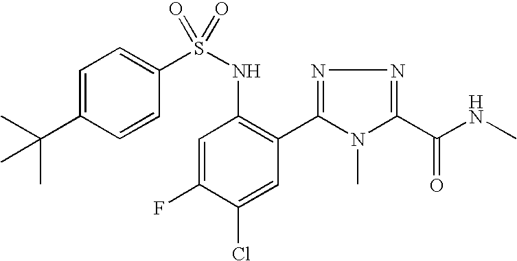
C1=C(C(C)(C)C)C=CC(S(NC2=C(C3=NN=C(C(NC)=O)N3C)C=C(Cl)C(F)=C2)(=O)=O)=C1
